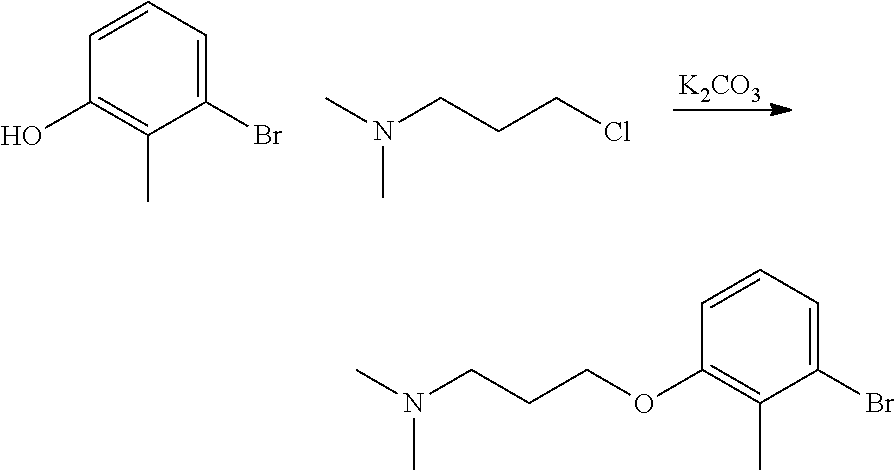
[K2CO3].C1=CC=C(Br)C(C)=C1O.CN(CCCCl)C.CN(CCCOC1=C(C)C(Br)=CC=C1)C
